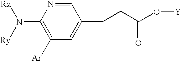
C1([Ar])=C(N([Ry])[Rz])N=CC(CCC(=O)O[Y])=C1
